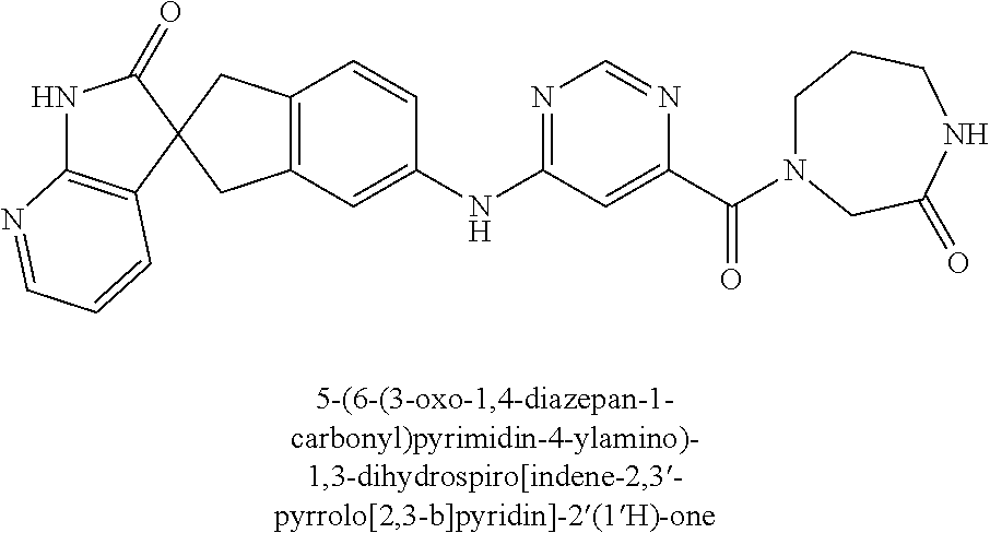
N1C2=C(C=CC=N2)C2(C1=O)CC1=C(C2)C=C(NC2=NC=NC(C(=O)N3CCCNC(=O)C3)=C2)C=C1
